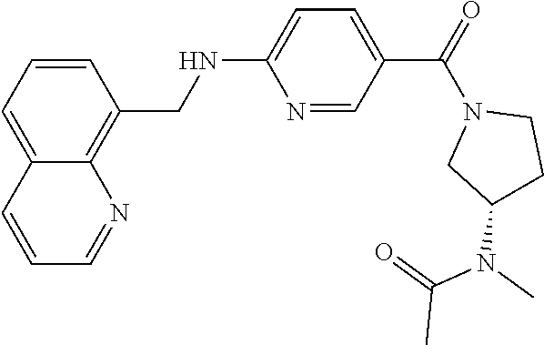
C1=CC=C2C(=C1CNC1=CC=C(C(=O)N3CC(N(C)C(=O)C)CC3)C=N1)N=CC=C2
